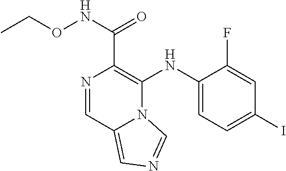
C1(NC2=C(C(NOCC)=O)N=CC3=CN=CN23)=CC=C(I)C=C1F
